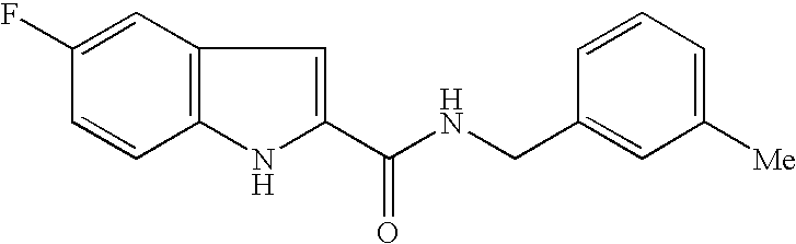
C1=C(F)C=CC2=C1C=C(C(NCC1=CC([Me])=CC=C1)=O)N2
